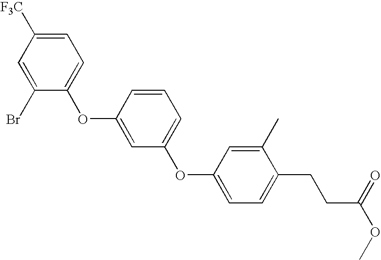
C1=C(Br)C(OC2=CC(OC3=CC=C(CCC(OC)=O)C(C)=C3)=CC=C2)=CC=C1[F3C]
